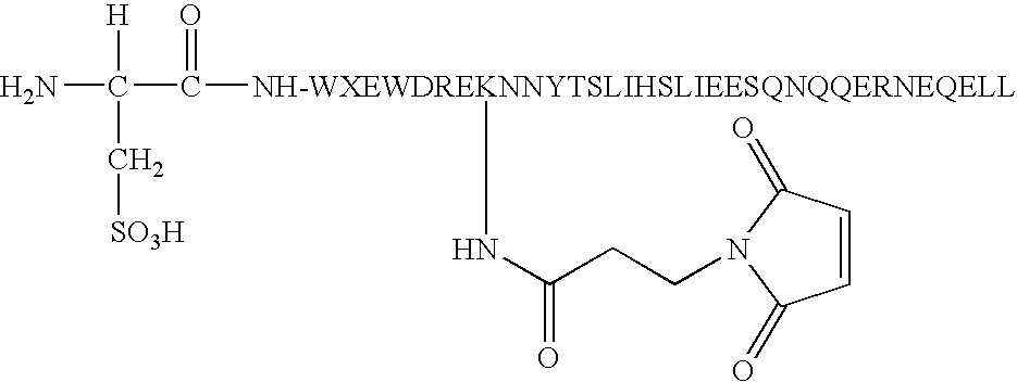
[NH-WXEWDREKNNYTSLIHSLIEESQNQQERNEQELL](CNC(=O)CCN1C(=O)C=CC1=O)C(C(N)([H])C[SO3H])=O
